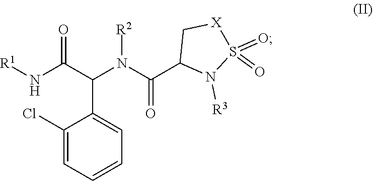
[R2]N(C(=O)C1C[X]S(=O)(=O)N1[R3])C(C1=CC=CC=C1Cl)C(N[R1])=O
